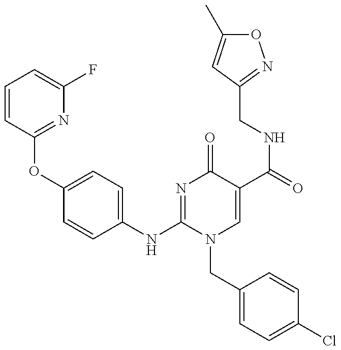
C1(NC2=NC(=O)C(C(=O)NCC3=NOC(C)=C3)=CN2CC2=CC=C(Cl)C=C2)=CC=C(OC2=NC(F)=CC=C2)C=C1
